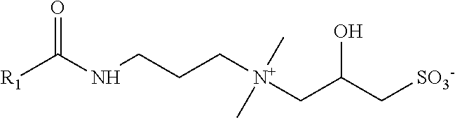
O=C(NCCC[N+](C)(C)CC(C[SO3-])O)[R1]
